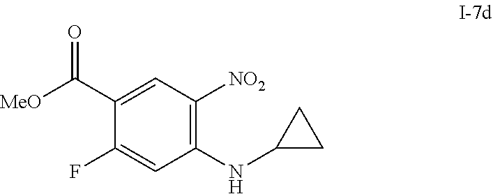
C1(C([MeO])=O)=CC([NO2])=C(NC2CC2)C=C1F
